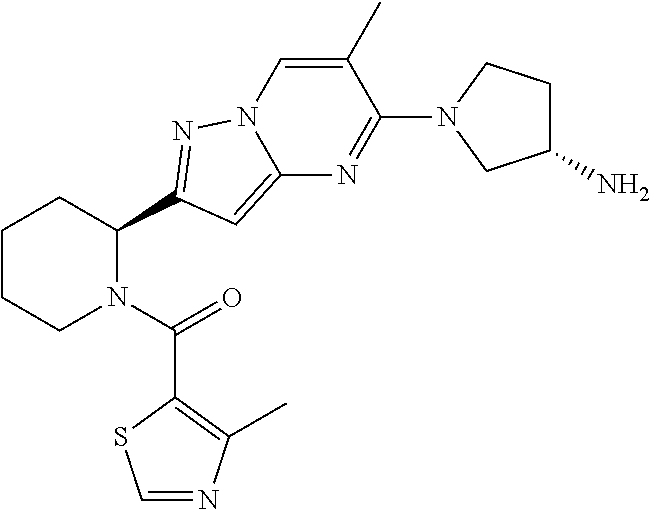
C1CCN(C(=O)C2=C(C)N=CS2)C(C2=NN3C(=C2)N=C(N2CC(N)CC2)C(C)=C3)C1
